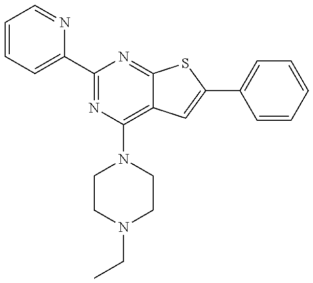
C1=CC=C(C2=NC(N3CCN(CC)CC3)=C3C(=N2)SC(C2=CC=CC=C2)=C3)N=C1
